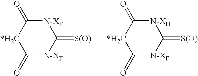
[N-XF]1C(=O)[*H2C]C(=O)[N-XF]C1=[S(O)].[N-XH]1C(=O)[*H2C]C(=O)[N-XF]C1=[S(O)]
